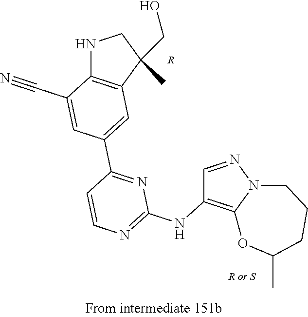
[R].C1=C(C2=NC(NC3=C4N(N=C3)CCCC(C)O4)=NC=C2)C=C(C#N)C2=C1C(C)(CO)CN2
